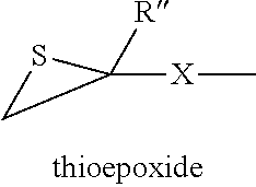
[X](C)C1([R])SC1
